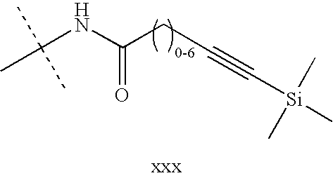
CC(NC(CC#C[Si](C)(C)C)=O)(C)C
